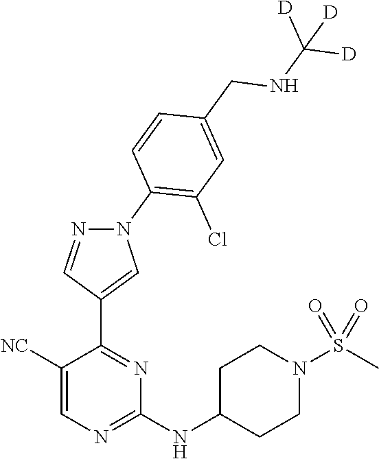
C1(NC2CCN(S(C)(=O)=O)CC2)=NC=C([NC])C(C2=CN(C3=C(Cl)C=C(CNC([D])([D])[D])C=C3)N=C2)=N1
